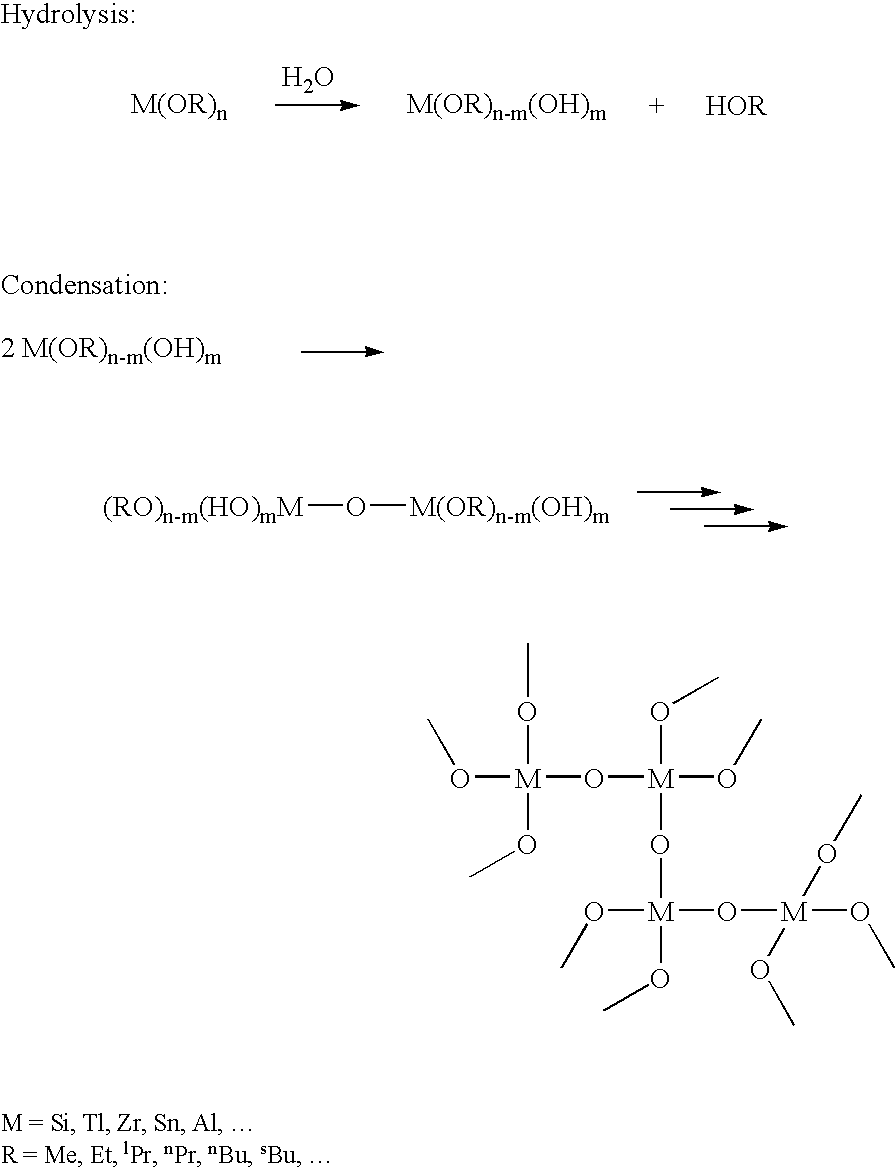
[(RO)n-m(HO)mM]O[M(OR)n-m(OH)m].O.O([M](OC)(OC)O[M](OC)(O[M](O[M](OC)(OC)OC)(OC)OC)OC)C
